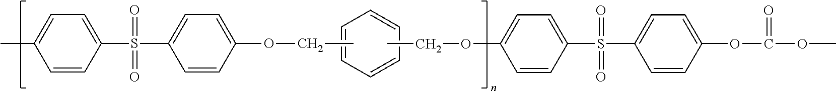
C1=CC=CC=C1.CC1=CC=C(S(C2=CC=C(OCC)C=C2)(=O)=O)C=C1.CCOC1=CC=C(S(C2=CC=C(OC(OC)=O)C=C2)(=O)=O)C=C1
